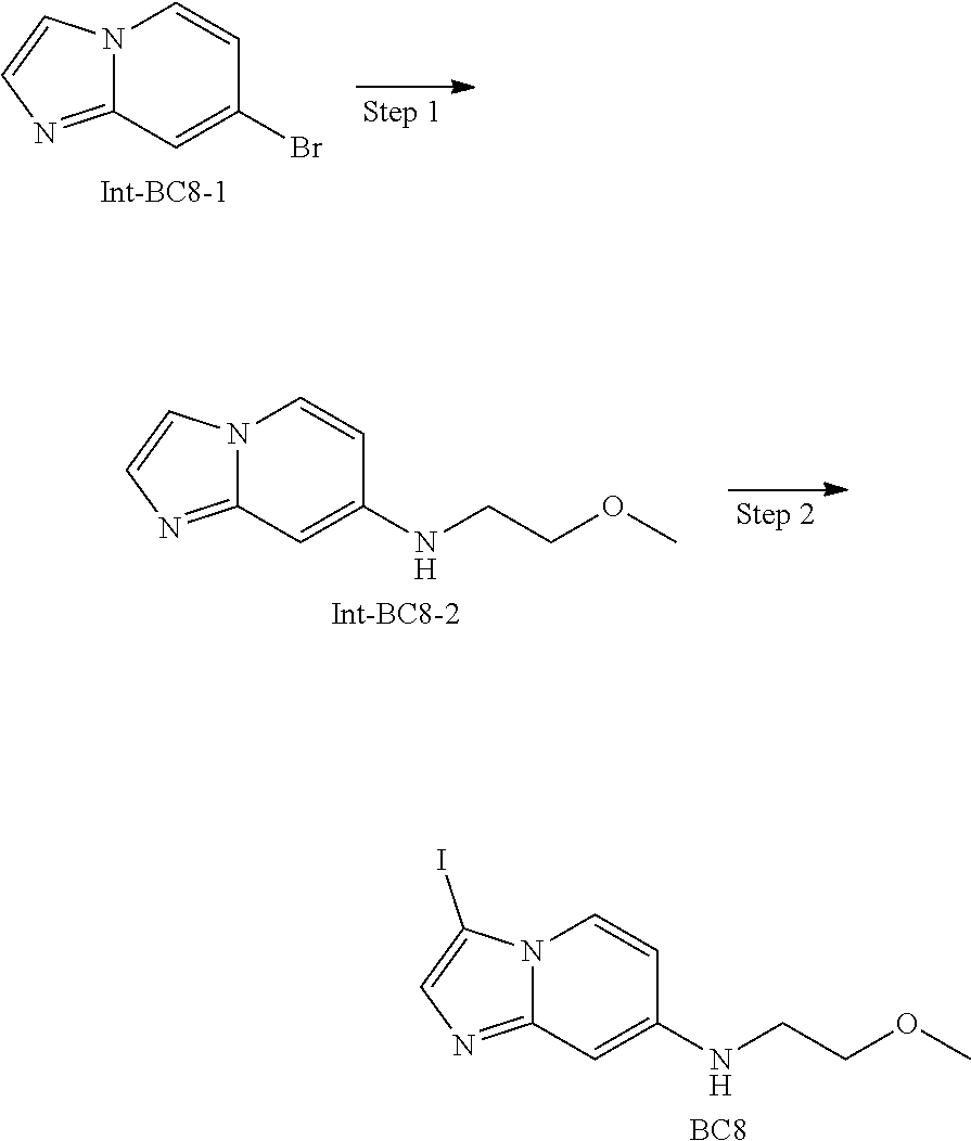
N12C(=NC=C1I)C=C(NCCOC)C=C2.[BC8].N12C(=NC=C1)C=C(NCCOC)C=C2.[Int-BC8-2].N12C(=NC=C1)C=C(Br)C=C2.[Int-BC8-1]
